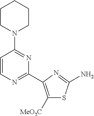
C1=CN=C(C2=C([MeO2C])SC(N)=N2)N=C1N1CCCCC1
